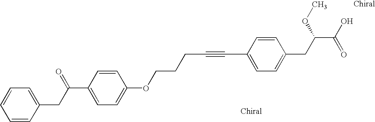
C1(C(CC2=CC=CC=C2)=O)=CC=C(OCCCC#CC2=CC=C(CC(OC)C(O)=O)C=C2)C=C1
